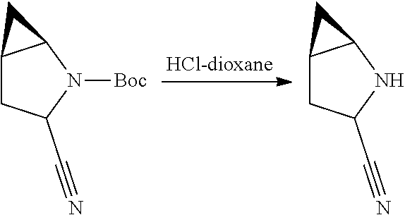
C12CC(C#N)N([Boc])C1C2.C12CC(C#N)NC1C2
